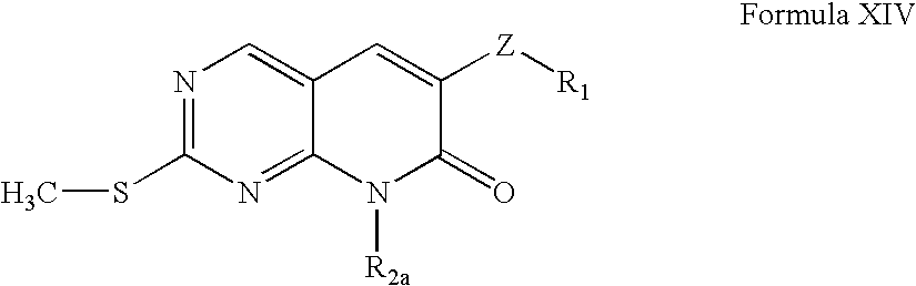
N1=C(SC)N=C2C(=C1)C=C([Z][R1])C(=O)N2[R2a]
